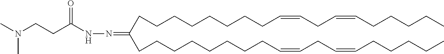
C(CCCCCCC=CCC=CCCCCC)CC(=NNC(CCN(C)C)=O)CCCCCCCCC=CCC=CCCCCC
